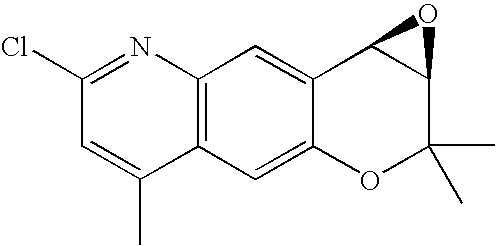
C1(Cl)=NC2=C(C(C)=C1)C=C1C(=C2)C2C(C(C)(C)O1)O2
